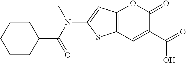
C12=C(C=C(C(O)=O)C(=O)O1)SC(N(C(C1CCCCC1)=O)C)=C2
